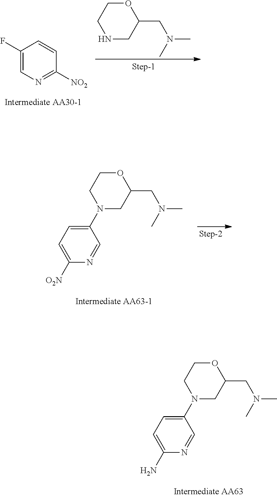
C1(F)=CN=C([NO2])C=C1.N1CC(CN(C)C)OCC1.C1=C([O2N])N=CC(N2CC(CN(C)C)OCC2)=C1.C1=C(N)N=CC(N2CC(CN(C)C)OCC2)=C1
